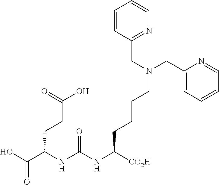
OC(C(NC(NC([CO2H])CCCCN(CC1=CC=CC=N1)CC1=NC=CC=C1)=O)CCC(O)=O)=O
